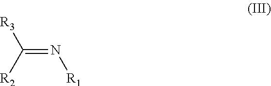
C(=N[R1])([R3])[R2]
